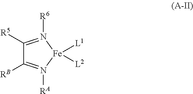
C1([R5])=N([R6])[Fe]([L1])([L2])N([RA])=C1[RB]
